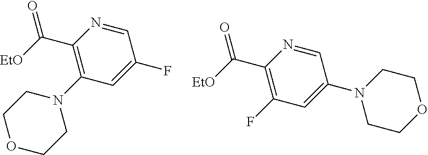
C(C1=C(N2CCOCC2)C=C(F)C=N1)([EtO])=O.C(C1=C(F)C=C(N2CCOCC2)C=N1)([EtO])=O
